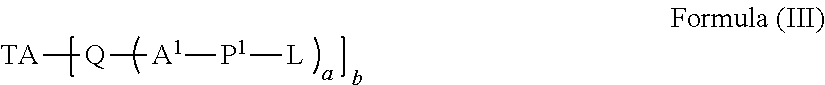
[TA][Q][A1][P1][L]
